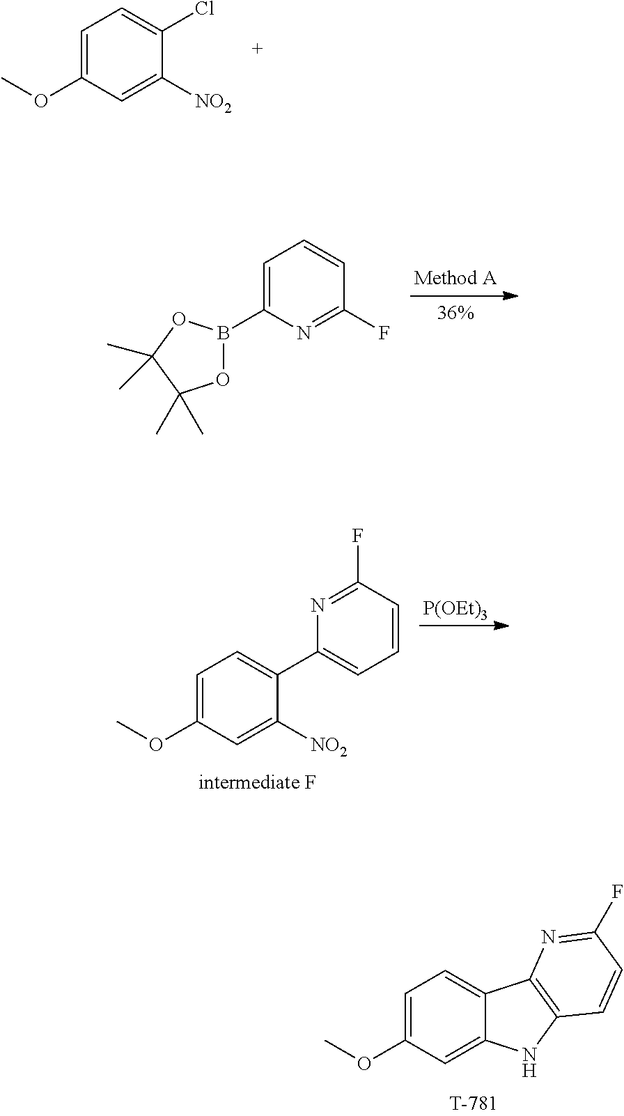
C1=C(OC)C=C2C(=C1)C1=C(N2)C=CC(F)=N1.C1=C(OC)C=C([NO2])C(Cl)=C1.C1=C(B2OC(C)(C)C(C)(C)O2)N=C(F)C=C1.C1=C(OC)C=C([NO2])C(C2=CC=CC(F)=N2)=C1.[P(OEt)3]
